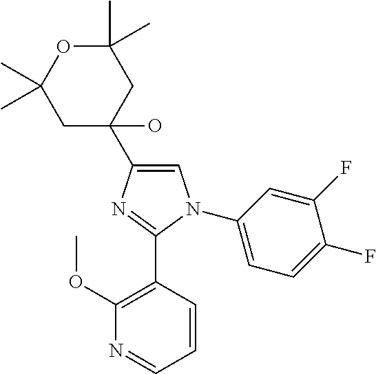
C1(C2(O)CC(C)(C)OC(C)(C)C2)=CN(C2=CC=C(F)C(F)=C2)C(C2=C(OC)N=CC=C2)=N1
